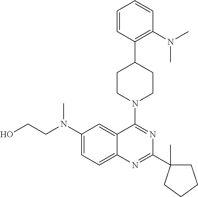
C1(N(CCO)C)=CC=C2C(=C1)C(N1CCC(C3=C(N(C)C)C=CC=C3)CC1)=NC(C1(C)CCCC1)=N2
